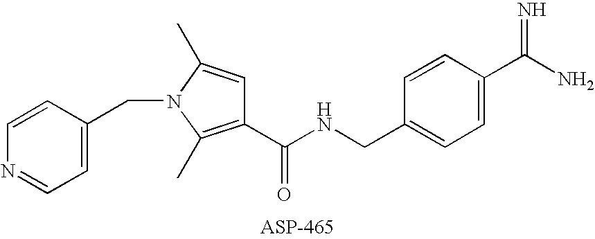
C1=C(CN2C(C)=CC(C(NCC3=CC=C(C(N)=N)C=C3)=O)=C2C)C=CN=C1
